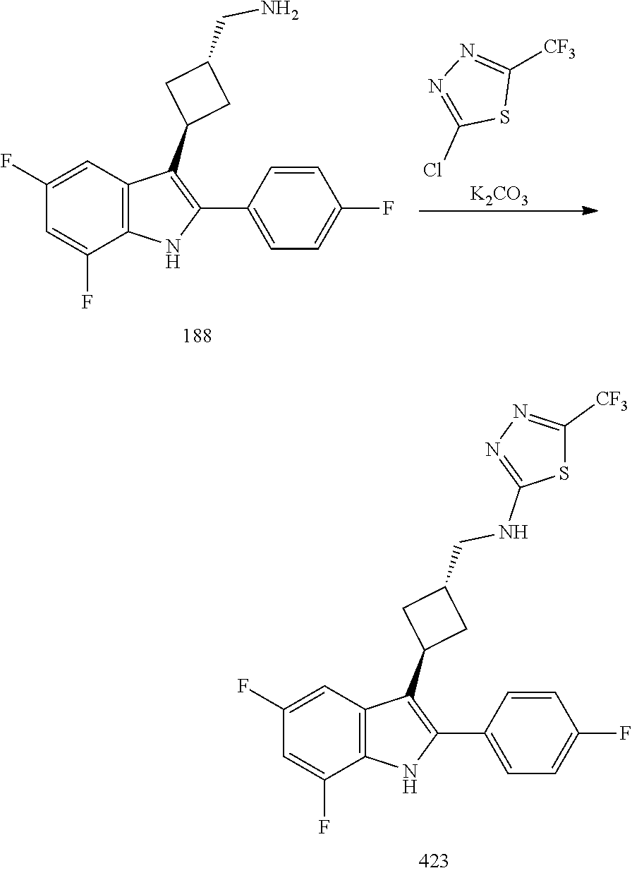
C1(C2=C(C3CC(CNC4=NN=C([CF3])S4)C3)C3=C(N2)C(F)=CC(F)=C3)=CC=C(F)C=C1.C1(C2=C(C3CC(CN)C3)C3=C(N2)C(F)=CC(F)=C3)=CC=C(F)C=C1.N1=C(Cl)SC([CF3])=N1.[K2CO3]
